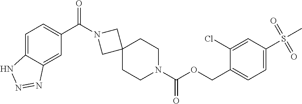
C1=C2C(=CC(C(N3CC4(C3)CCN(C(OCC3=CC=C(S(C)(=O)=O)C=C3Cl)=O)CC4)=O)=C1)N=NN2
